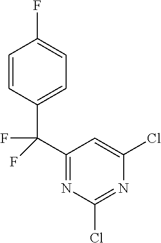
C1=CC(C(C2=NC(Cl)=NC(Cl)=C2)(F)F)=CC=C1F
